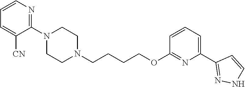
C1N(CCCCOC2=NC(C3=NNC=C3)=CC=C2)CCN(C2=NC=CC=C2[CN])C1
